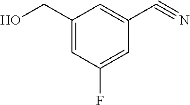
C1(CO)=CC(F)=CC(C#N)=C1
